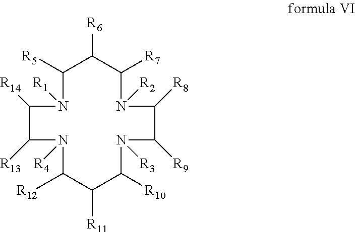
C1([R14])N([R1])C([R5])C([R6])C([R7])N([R2])C([R8])C([R9])N([R3])C([R10])C([R11])C([R12])N([R4])C1[R13]
